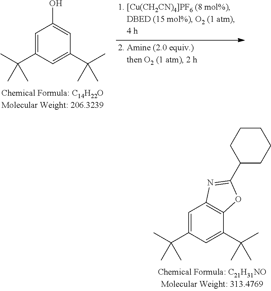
C1=C(C(C)(C)C)C=C(C(C)(C)C)C=C1O.C1=C(C(C)(C)C)C=C(C(C)(C)C)C2=C1N=C(C1CCCCC1)O2
